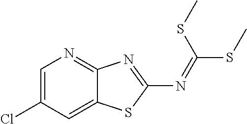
C1=C(Cl)C=C2C(=N1)N=C(N=C(SC)SC)S2
